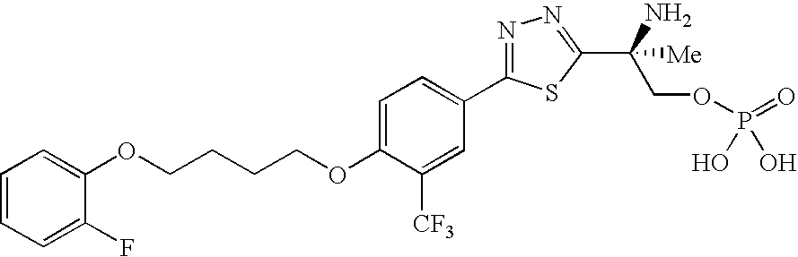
C1(OCCCCOC2=CC=C(C3=NN=C(C(N)(COP(=O)(O)O)[Me])S3)C=C2[CF3])=CC=CC=C1F
